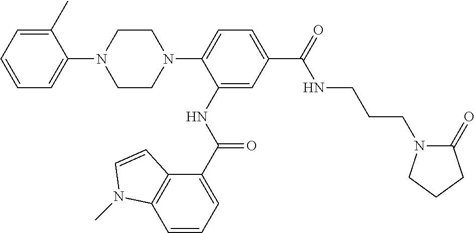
C1=C(C)C(N2CCN(C3=CC=C(C(NCCCN4C(=O)CCC4)=O)C=C3NC(=O)C3=CC=CC4=C3C=CN4C)CC2)=CC=C1
